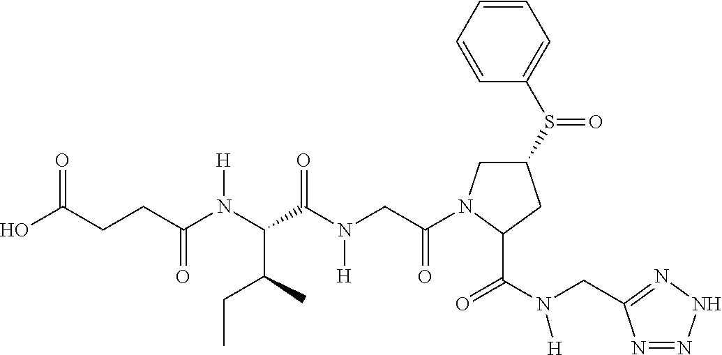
C1(S(C2=CC=CC=C2)=O)CN(C(CN(C(C(N(C(CCC(O)=O)=O)[H])C(C)CC)=O)[H])=O)C(C(N(CC2=NNN=N2)[H])=O)C1
